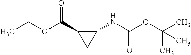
O(C(C1CC1NC(OC(C)(C)C)=O)=O)CC
